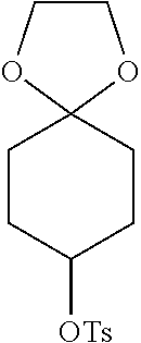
C1COC2(O1)CCC([OTs])CC2
